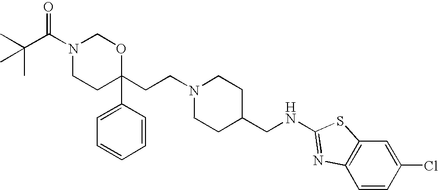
N1(C(C(C)(C)C)=O)CCC(CCN2CCC(CNC3=NC4=C(C=C(Cl)C=C4)S3)CC2)(C2=CC=CC=C2)OC1
